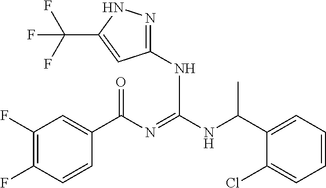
C1(F)=C(F)C=CC(C(N=C(NC(C2=CC=CC=C2Cl)C)NC2=NNC(C(F)(F)F)=C2)=O)=C1
